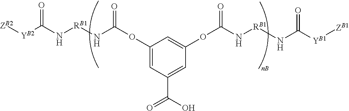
[ZB2][YB2]C(N[RB1]NC(OC1=CC(C(O)=O)=CC(OC(N[RB1]NC([YB1][ZB1])=O)=O)=C1)=O)=O
